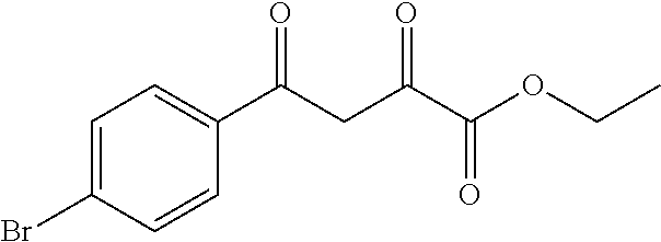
C1=C(Br)C=CC(C(=O)CC(C(OCC)=O)=O)=C1
